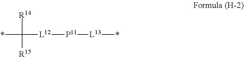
*C([R14])([R15])[L12][P11][L13]*
